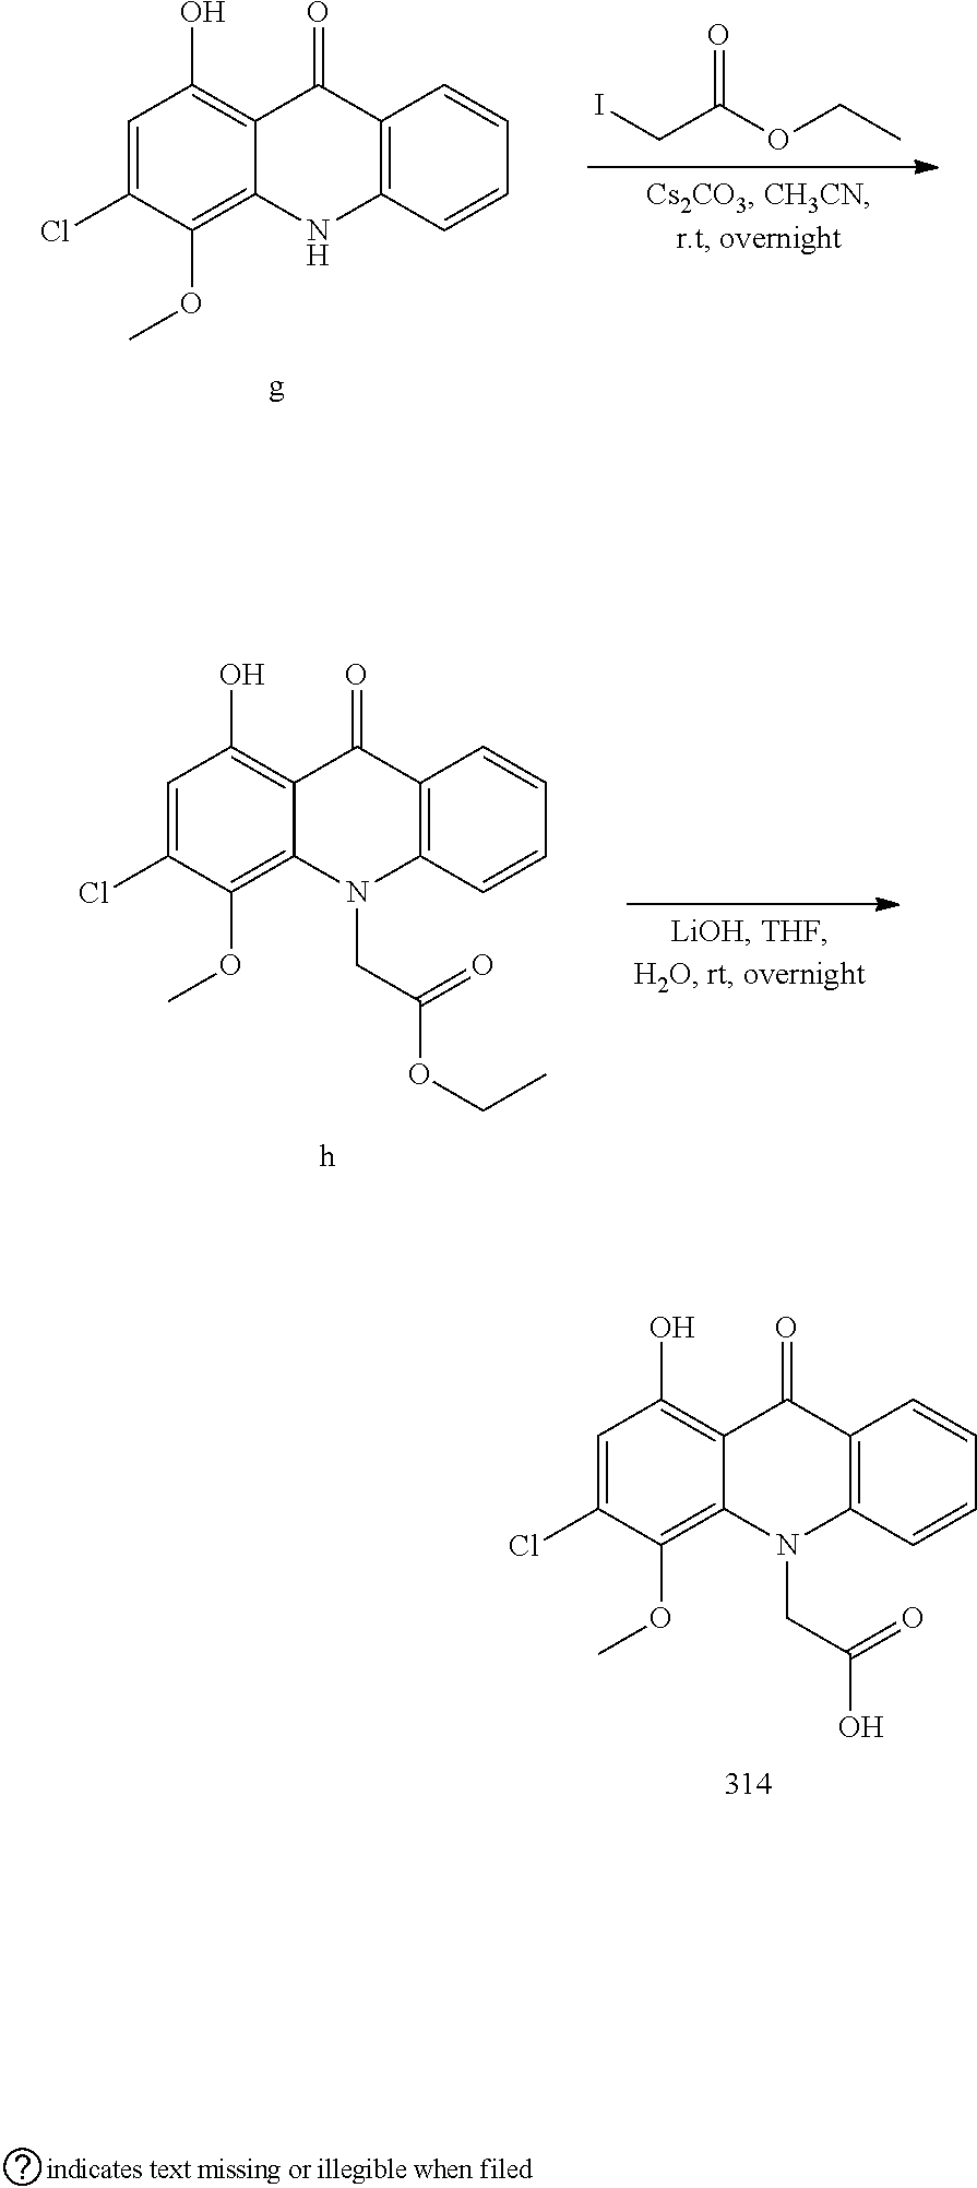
C1=C(Cl)C(OC)=C2C(=C1O)C(=O)C1=C(N2CC(O)=O)C=CC=C1.C1=C(Cl)C(OC)=C2C(=C1O)C(=O)C1=C(N2)C=CC=C1.ICC(OCC)=O.C1=C(Cl)C(OC)=C2C(=C1O)C(=O)C1=C(N2CC(OCC)=O)C=CC=C1
